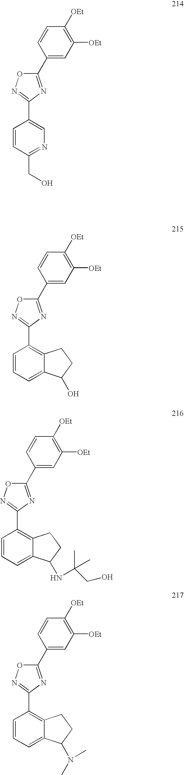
C1(C2=NC(C3=CN=C(CO)C=C3)=NO2)=CC([OEt])=C([OEt])C=C1.C1(C2=NC(C3=C4C(=CC=C3)C(O)CC4)=NO2)=CC([OEt])=C([OEt])C=C1.C1(C2=NC(C3=C4C(=CC=C3)C(NC(CO)(C)C)CC4)=NO2)=CC([OEt])=C([OEt])C=C1.C1(C2=NC(C3=C4C(=CC=C3)C(N(C)C)CC4)=NO2)=CC([OEt])=C([OEt])C=C1
